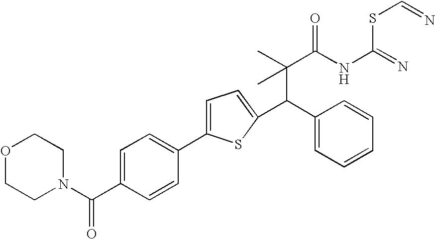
C(C(C)(C(NC(SC=N)=N)=O)C)(C1=CC=CC=C1)C1=CC=C(C2=CC=C(C(=O)N3CCOCC3)C=C2)S1
